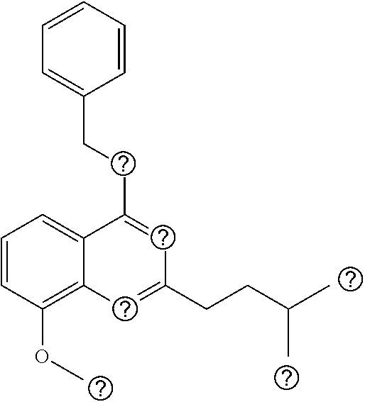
C1=CC(OC)=C2C(=C1)C(CCC1=CC=CC=C1)=CC(CCC(C)C)=C2
